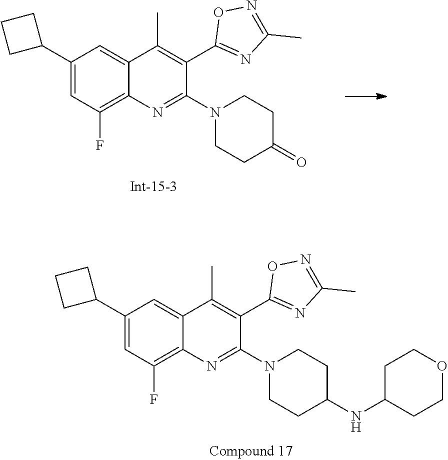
N1(C2=NC3=C(F)C=C(C4CCC4)C=C3C(C)=C2C2=NC(C)=NO2)CCC(=O)CC1.N1(C2=NC3=C(F)C=C(C4CCC4)C=C3C(C)=C2C2=NC(C)=NO2)CCC(NC2CCOCC2)CC1
